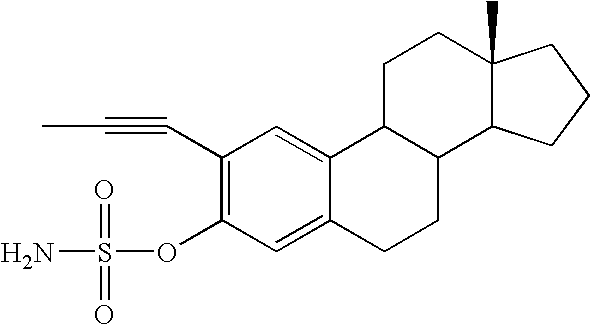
C1(C#CC)=C(OS(N)(=O)=O)C=C2C(=C1)C1C(CC2)C2C(C)(CC1)CCC2
